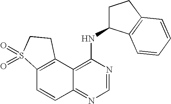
C12=C(C3=C(NC4CCC5=C4C=CC=C5)N=CN=C3C=C1)CCS2(=O)=O
